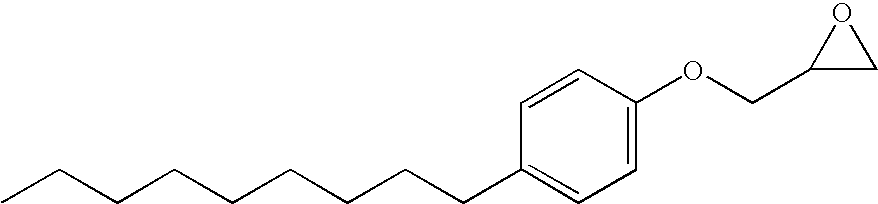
CCCCCCCCCC1=CC=C(OCC2CO2)C=C1
